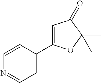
C1=C(C2=CC=NC=C2)OC(C)(C)C1=O
